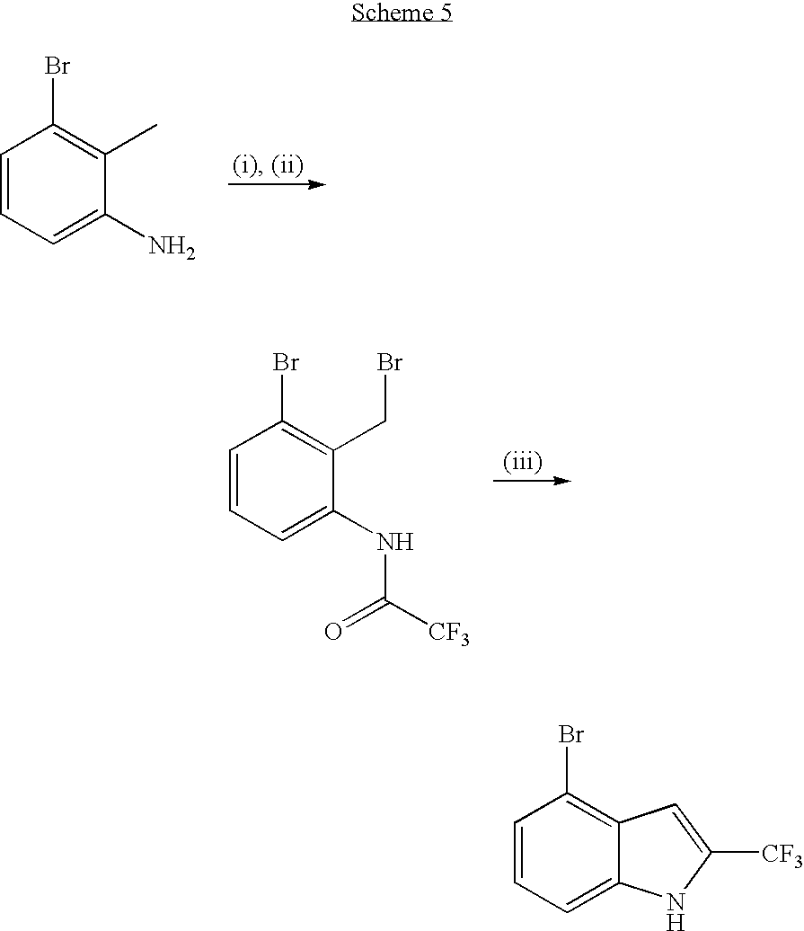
C1=CC=C(N)C(C)=C1Br.C1=CC=C(NC(=O)[CF3])C(CBr)=C1Br.C1=CC=C2C(=C1Br)C=C([CF3])N2
